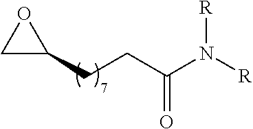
C(CC1OC1)C(N([R])[R])=O
